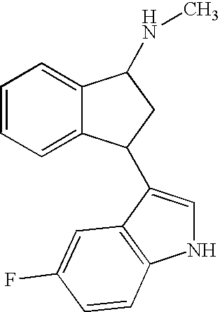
C1=C2C(=CC=C1)C(NC)CC2C1=CNC2=C1C=C(F)C=C2
